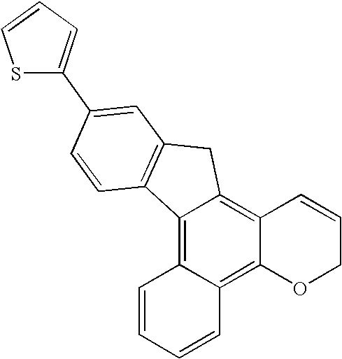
C12=C3C(=C4C(=C1CC1=C2C=CC(C2=CC=CS2)=C1)C=CCO4)C=CC=C3
